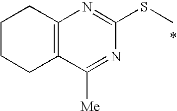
C1CCC2=C(C1)N=C(SC)N=C2[Me]
